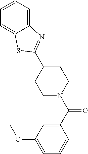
C1(C2=NC3=CC=CC=C3S2)CCN(C(C2=CC(OC)=CC=C2)=O)CC1
